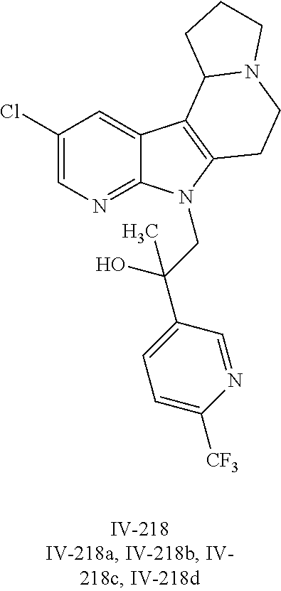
C1(Cl)=CN=C2C(=C1)C1=C(N2CC(C2=CC=C([CF3])N=C2)(O)C)CCN2C1CCC2
